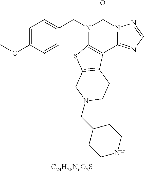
C1=C(OC)C=CC(CN2C3=C(C4=NC=NN4C2=O)C2=C(S3)CN(CC3CCNCC3)CC2)=C1.[C24H28N6O2S]
